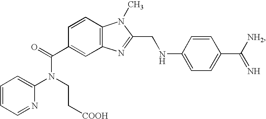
C1=CC=NC(N(CC[COOH])C(=O)C2=CC3=C(C=C2)N(C)C(CNC2=CC=C(C([NH2])=N)C=C2)=N3)=C1
